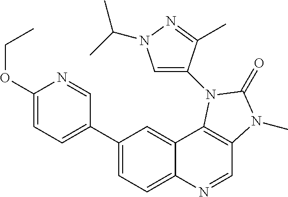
C1(C2=CC=C(OCC)N=C2)=CC=C2C(=C1)C1=C(C=N2)N(C)C(=O)N1C1=CN(C(C)C)N=C1C
